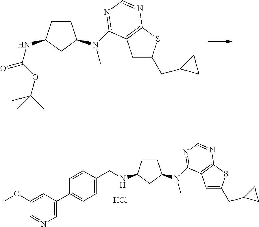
C1CC(NC(OC(C)(C)C)=O)CC1N(C1=NC=NC2=C1C=C(CC1CC1)S2)C.C1CC(NCC2=CC=C(C3=CN=CC(OC)=C3)C=C2)CC1N(C1=NC=NC2=C1C=C(CC1CC1)S2)C.Cl
